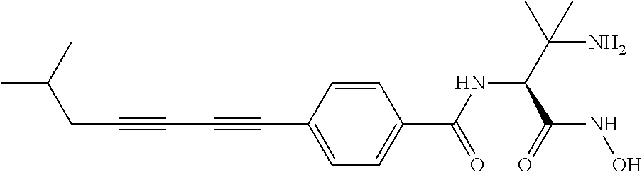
C(C#CC#CC1=CC=C(C(=O)NC(C(NO)=O)C(N)(C)C)C=C1)C(C)C
